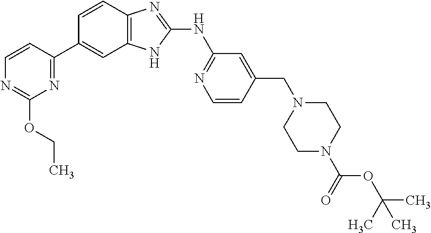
C1=CC(C2=CC3=C(C=C2)N=C(NC2=NC=CC(CN4CCN(C(=O)OC(C)(C)C)CC4)=C2)N3)=NC(OCC)=N1
